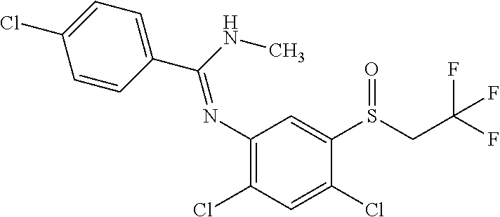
C1=CC(C(NC)=NC2=C(Cl)C=C(Cl)C(S(CC(F)(F)F)=O)=C2)=CC=C1Cl
